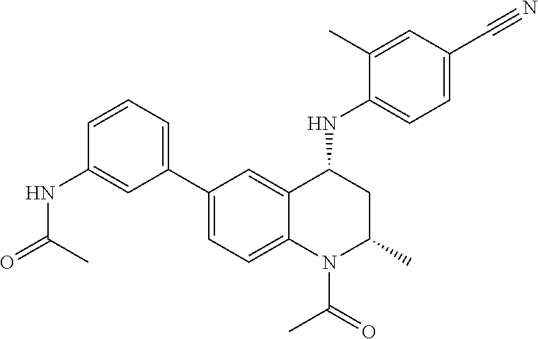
C1(NC2CC(C)N(C(C)=O)C3=CC=C(C4=CC=CC(NC(C)=O)=C4)C=C23)=CC=C(C#N)C=C1C
